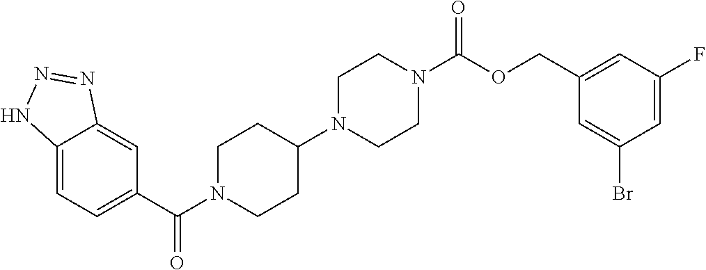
C12=CC=C(C(=O)N3CCC(N4CCN(C(=O)OCC5=CC(F)=CC(Br)=C5)CC4)CC3)C=C1N=NN2
